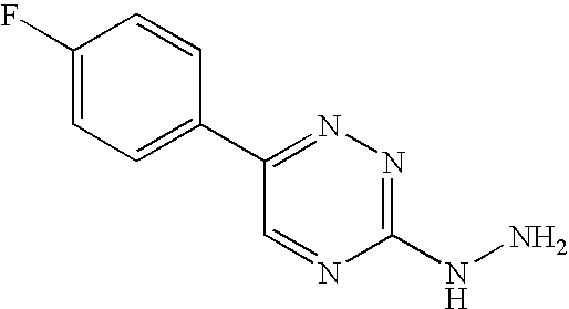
C1(F)=CC=C(C2=NN=C(NN)N=C2)C=C1
